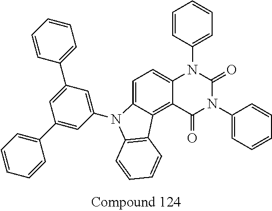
C1=C2C(=C3C(=C1)N(C1=CC=CC=C1)C(=O)N(C1=CC=CC=C1)C3=O)C1=C(N2C2=CC(C3=CC=CC=C3)=CC(C3=CC=CC=C3)=C2)C=CC=C1
